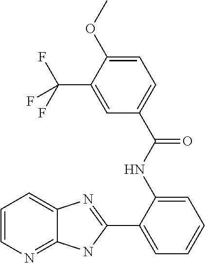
C1(NC(C2=CC=C(OC)C(C(F)(F)F)=C2)=O)=CC=CC=C1C1=NC2=CC=CN=C2N1
